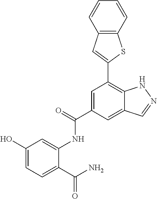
C1=C(C(=O)NC2=CC(O)=CC=C2C(N)=O)C=C2C(=C1C1=CC3=C(S1)C=CC=C3)NN=C2
